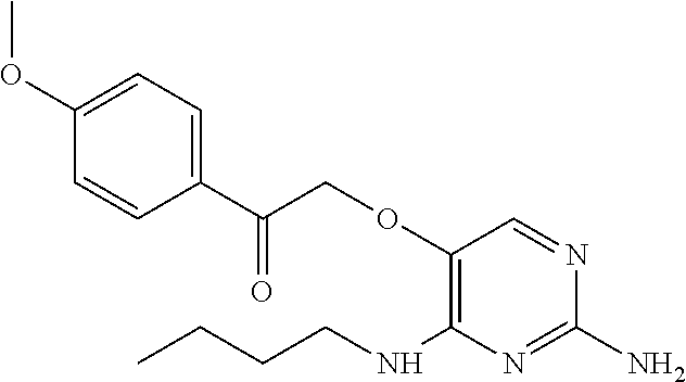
C1(OCC(C2=CC=C(OC)C=C2)=O)=C(NCCCC)N=C(N)N=C1
